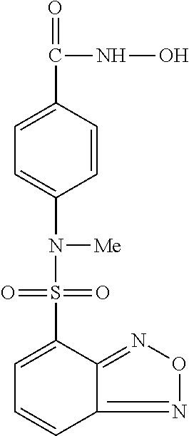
C1=CC(C(=O)NO)=CC=C1N(S(C1=CC=CC2=NON=C12)(=O)=O)[Me]
